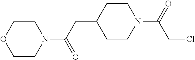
O=C(N1CCOCC1)CC1CCN(C(=O)CCl)CC1
